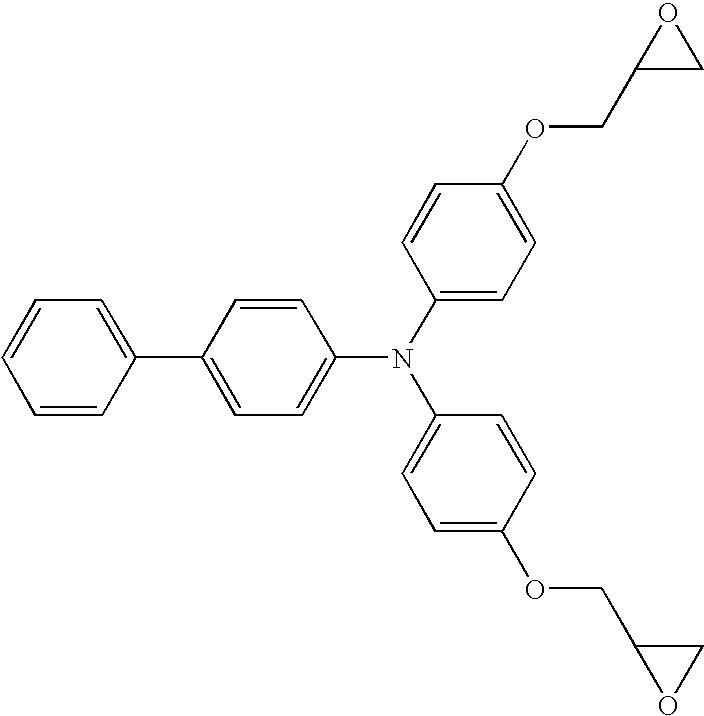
C1=CC=C(C2=CC=C(N(C3=CC=C(OCC4OC4)C=C3)C3=CC=C(OCC4CO4)C=C3)C=C2)C=C1
